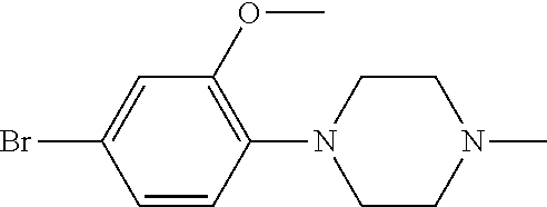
C1=CC(N2CCN(C)CC2)=C(OC)C=C1Br
